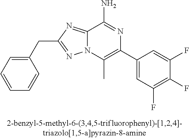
C1(CC2=NN3C(=N2)C(N)=NC(C2=CC(F)=C(F)C(F)=C2)=C3C)=CC=CC=C1
